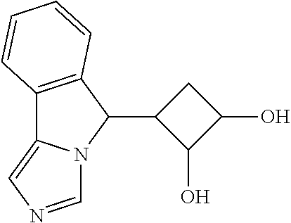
C12=C(C(C3C(O)C(O)C3)N3C1=CN=C3)C=CC=C2
